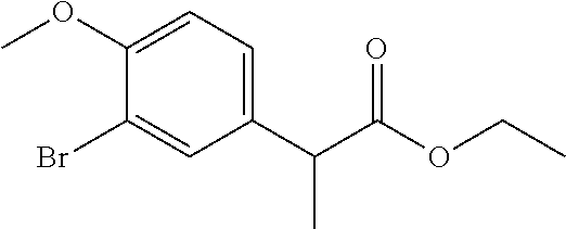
C1(C(C(OCC)=O)C)=CC=C(OC)C(Br)=C1
